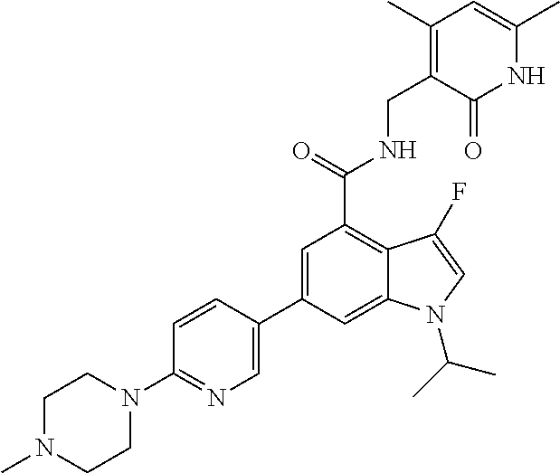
C1=C(C2=CN=C(N3CCN(C)CC3)C=C2)C=C2C(=C1C(NCC1=C(C)C=C(C)NC1=O)=O)C(F)=CN2C(C)C
